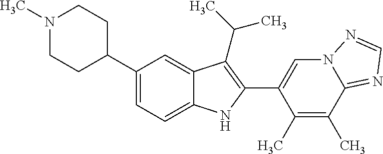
CN1CCC(C2=CC=C3C(=C2)C(C(C)C)=C(C2=CN4C(=NC=N4)C(C)=C2C)N3)CC1
